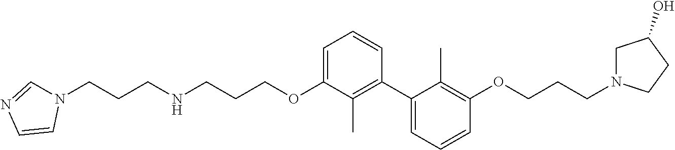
C1(C2=C(C)C(OCCCNCCCN3C=NC=C3)=CC=C2)=CC=CC(OCCCN2CC(O)CC2)=C1C
